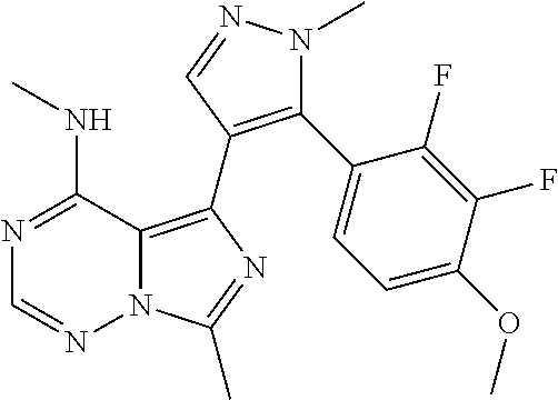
N12C(=C(C3=C(C4=CC=C(OC)C(F)=C4F)N(C)N=C3)N=C1C)C(NC)=NC=N2
